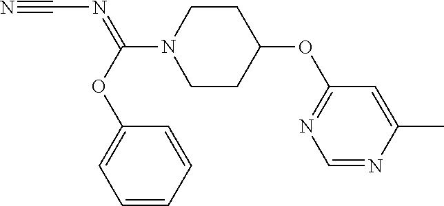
N#CN=C(N1CCC(OC2=NC=NC(C)=C2)CC1)OC1=CC=CC=C1
